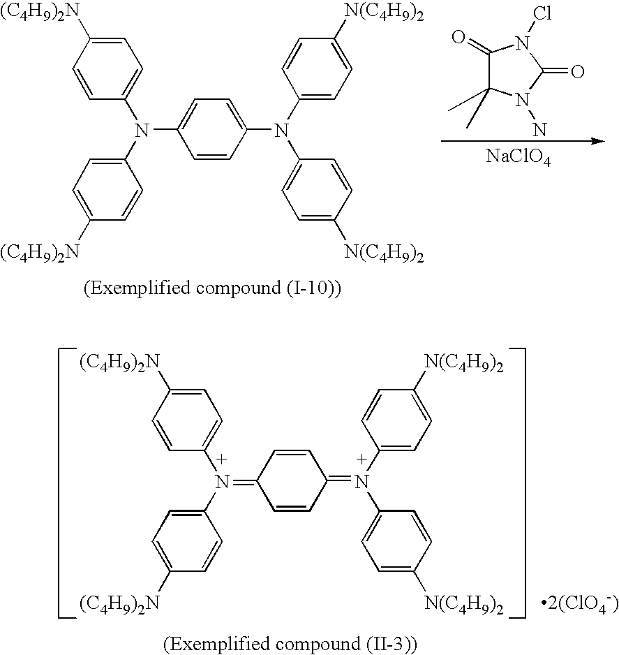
C1(=O)C(C)(C)N(N)C(=O)N1Cl.[NaClO4].C1=CC(N(C2=CC=C([(C4H9)2N])C=C2)C2=CC=C(N(C3=CC=C([N(C4H9)2])C=C3)C3=CC=C([N(C4H9)2])C=C3)C=C2)=CC=C1[(C4H9)2N].C1=CC(N(C2=CC=C([(C4H9)2N])C=C2)=C2C=CC(=N(C3=CC=C([N(C4H9)2])C=C3)C3=CC=C([N(C4H9)2])C=C3)C=C2)=CC=C1[(C4H9)2N]
